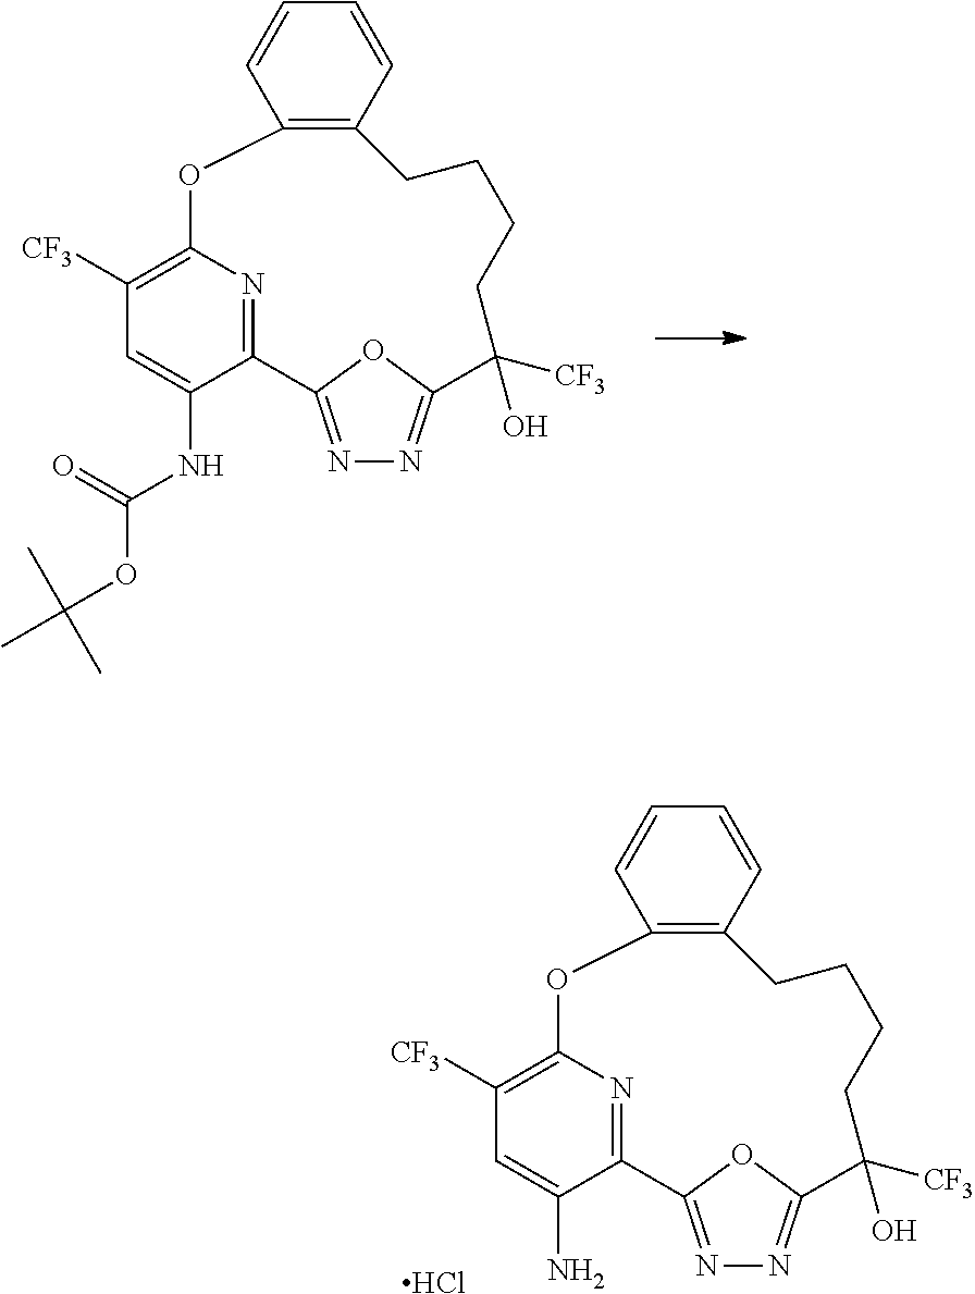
C1([CF3])=C2OC3=C(C=CC=C3)CCCCC([CF3])(O)C3=NN=C(C(=N2)C(NC(OC(C)(C)C)=O)=C1)O3.C1([CF3])=C2OC3=C(C=CC=C3)CCCCC([CF3])(O)C3=NN=C(C(=N2)C(N)=C1)O3.Cl
